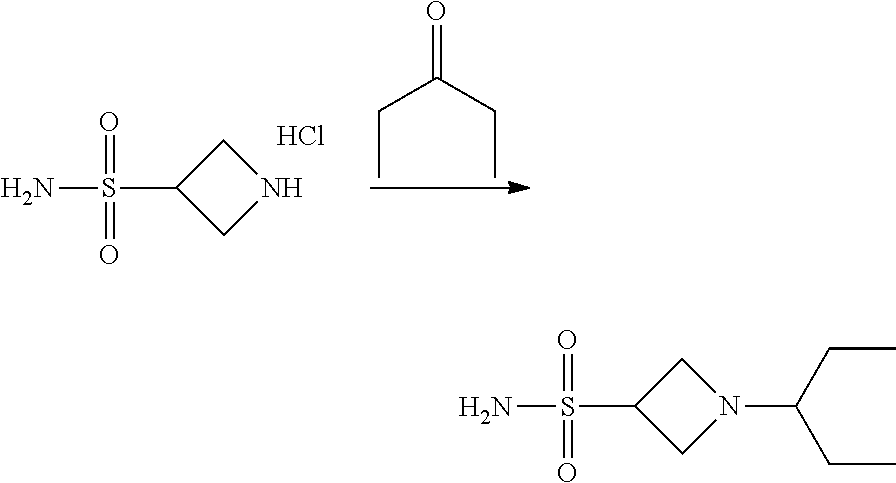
C1C(S(N)(=O)=O)CN1.Cl.C(C(=O)CC)C.C1C(S(N)(=O)=O)CN1C(CC)CC
